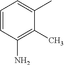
C1=CC(N)=C(C)C(C)=C1
